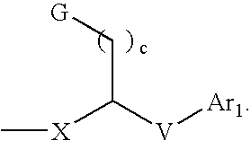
C(C([X]C)[V][Ar1])[G]
